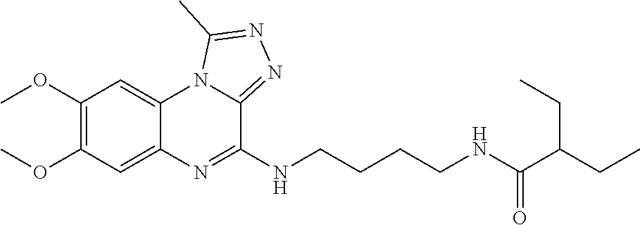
C1(OC)=C(OC)C=C2C(=C1)N1C(=NN=C1C)C(NCCCCNC(C(CC)CC)=O)=N2
